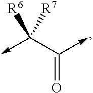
C-C(C(->C)=O)([R7])[R6]
